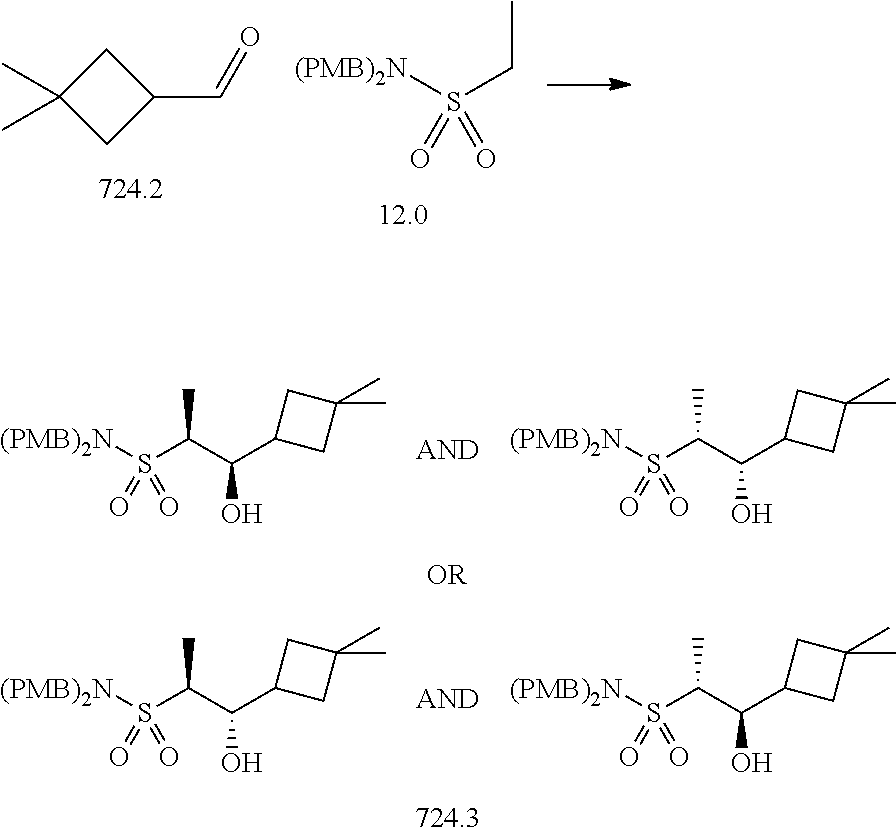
[(PMB)2N]S(CC)(=O)=O.C1(C)(C)CC(C=O)C1.[(PMB)2N]S(C(C)C(C1CC(C)(C)C1)O)(=O)=O.[(PMB)2N]S(C(C)C(C1CC(C)(C)C1)O)(=O)=O.[(PMB)2N]S(C(C)C(C1CC(C)(C)C1)O)(=O)=O.[(PMB)2N]S(C(C)C(C1CC(C)(C)C1)O)(=O)=O
